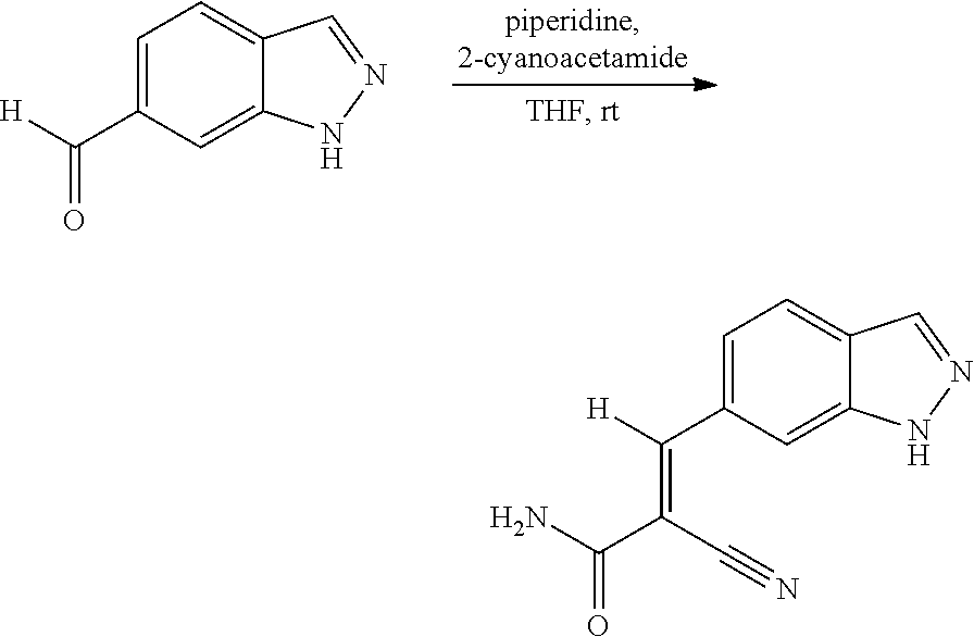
C1=C(C(=O)[H])C=C2C(=C1)C=NN2.C1=C(C([H])=C(C#N)C(=O)N)C=C2C(=C1)C=NN2
